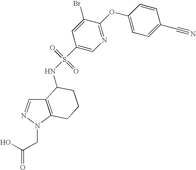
OC(CN1C2=C(C=N1)C(NS(C1=CN=C(OC3=CC=C(C#N)C=C3)C(Br)=C1)(=O)=O)CCC2)=O
